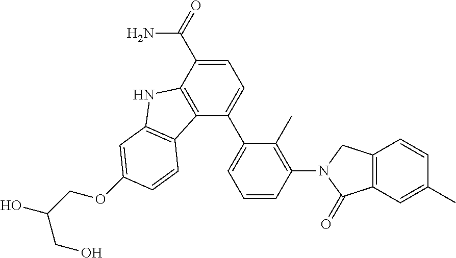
C1=C(C(=O)N)C2=C(C(C3=CC=CC(N4CC5=C(C=C(C)C=C5)C4=O)=C3C)=C1)C1=C(N2)C=C(OCC(O)CO)C=C1
